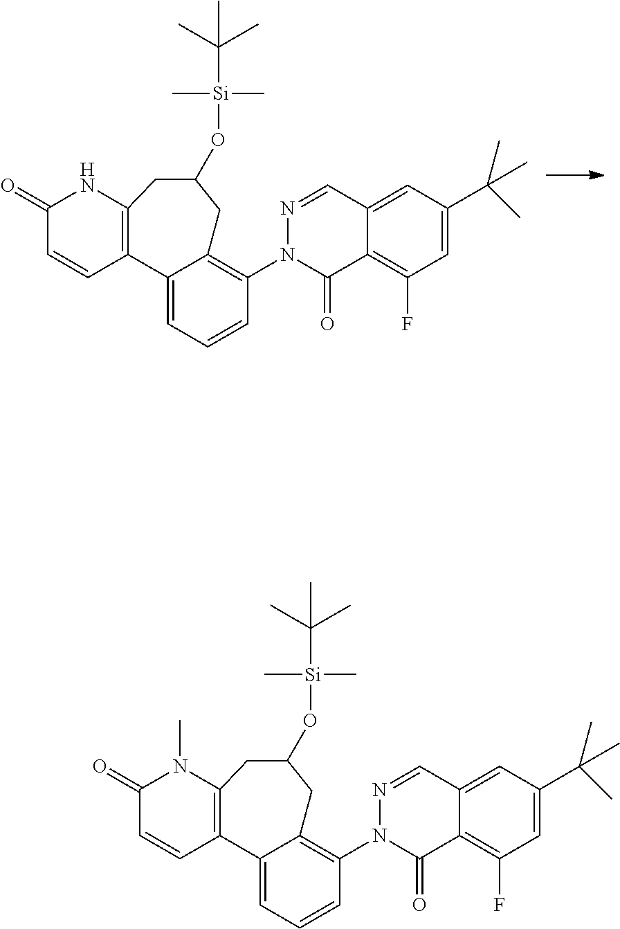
C12=C(NC(=O)C=C1)CC(O[Si](C)(C)C(C)(C)C)CC1=C(N3C(=O)C4=C(F)C=C(C(C)(C)C)C=C4C=N3)C=CC=C21.C12=C(N(C)C(=O)C=C1)CC(O[Si](C)(C)C(C)(C)C)CC1=C(N3C(=O)C4=C(F)C=C(C(C)(C)C)C=C4C=N3)C=CC=C21
